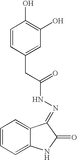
C1=CC=C2C(=C1)C(=NNC(=O)CC1=CC(O)=C(O)C=C1)C(=O)N2
